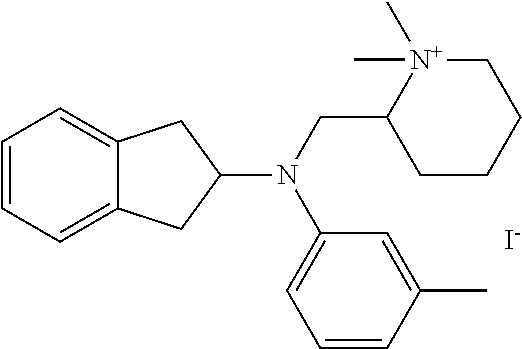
C1=CC=C2C(=C1)CC(N(CC1[N+](C)(C)CCCC1)C1=CC=CC(C)=C1)C2.[I-]
